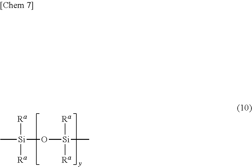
C[Si](O[Si](C)([Ra])[Ra])([Ra])[Ra]
